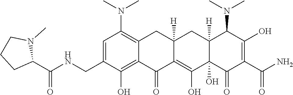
C1=C(CNC(C2N(C)CCC2)=O)C(O)=C2C(=C1N(C)C)CC1([H])C(=C(O)C3(O)C([H])(C1)C(N(C)C)C(O)=C(C(N)=O)C3=O)C2=O
